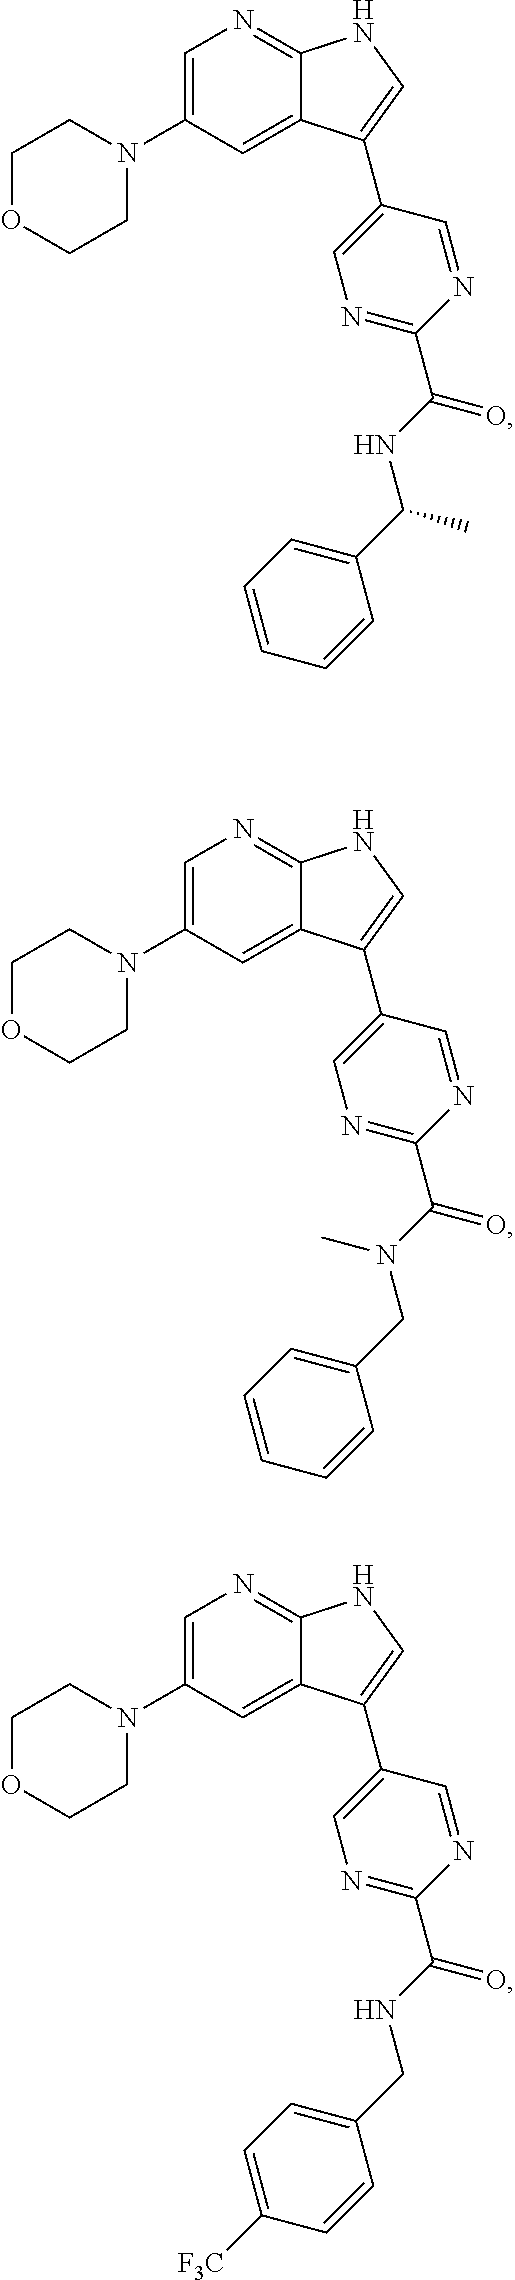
C1=C(N2CCOCC2)C=C2C(=N1)NC=C2C1=CN=C(C(NC(C2=CC=CC=C2)C)=O)N=C1.C1=C(N2CCOCC2)C=C2C(=N1)NC=C2C1=CN=C(C(N(CC2=CC=CC=C2)C)=O)N=C1.C1=C(N2CCOCC2)C=C2C(=N1)NC=C2C1=CN=C(C(NCC2=CC=C([F3C])C=C2)=O)N=C1
